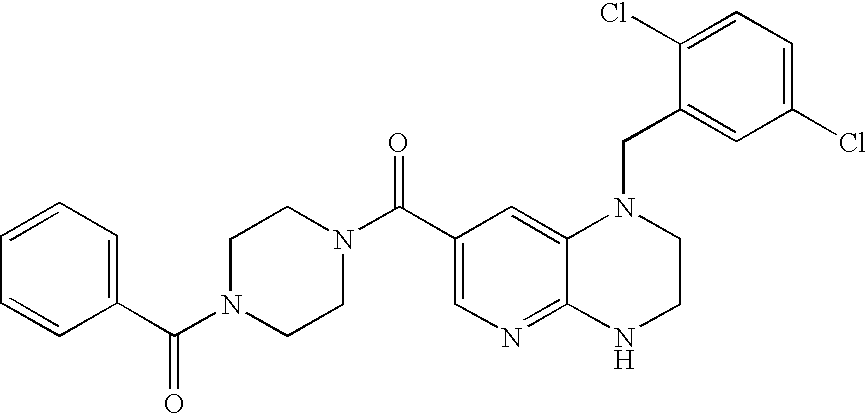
C12=NC=C(C(N3CCN(C(C4=CC=CC=C4)=O)CC3)=O)C=C1N(CC1=CC(Cl)=CC=C1Cl)CCN2
